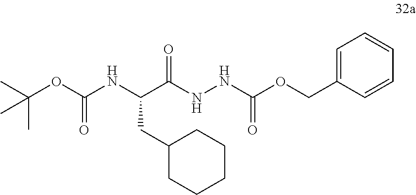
C(C(NNC(OCC1=CC=CC=C1)=O)=O)(NC(OC(C)(C)C)=O)CC1CCCCC1
